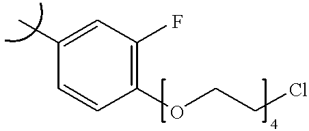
C1(C)=CC(F)=C(OCCCl)C=C1
